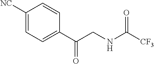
C1([NC])=CC=C(C(CNC([CF3])=O)=O)C=C1
